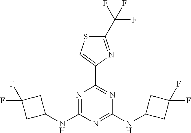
C1(NC2=NC(C3=CSC(C(F)(F)F)=N3)=NC(NC3CC(F)(F)C3)=N2)CC(F)(F)C1
